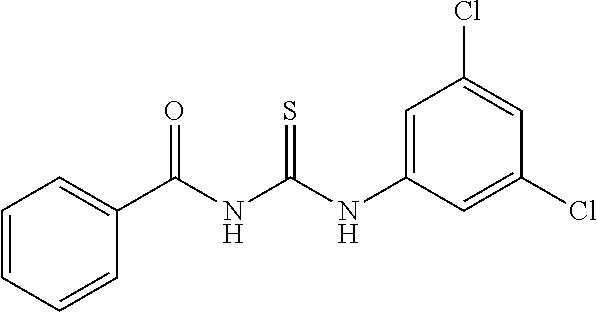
C1=C(NC(NC(C2=CC=CC=C2)=O)=S)C=C(Cl)C=C1Cl
